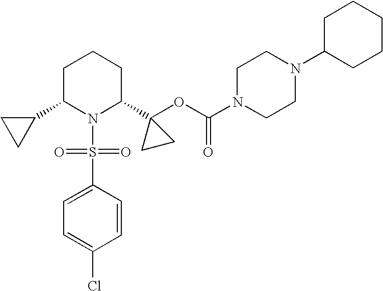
C1C(C2CC2)N(S(=O)(=O)C2=CC=C(Cl)C=C2)C(C2(OC(N3CCN(C4CCCCC4)CC3)=O)CC2)CC1
